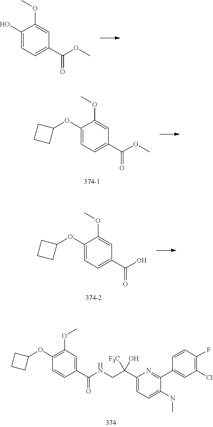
C1(O)=CC=C(C(OC)=O)C=C1OC.C1(OC2CCC2)=CC=C(C(OC)=O)C=C1OC.C1(OC2CCC2)=CC=C(C(O)=O)C=C1OC.C1(OC2CCC2)=C(OC)C=C(C(NCC(C2=CC=C(NC)C(C3=CC(Cl)=C(F)C=C3)=N2)([F3C])O)=O)C=C1
